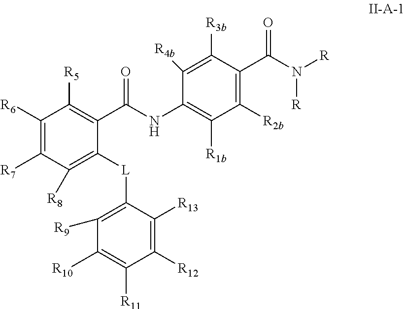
C1([R6])=C([R7])C([R8])=C([L]C2=C([R9])C([R10])=C([R11])C([R12])=C2[R13])C(C(NC2=C([R1b])C([R2b])=C(C(=O)N([R])[R])C([R3b])=C2[R4b])=O)=C1[R5]
